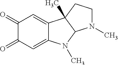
C1(=O)C(=O)C=C2C(=C1)C1(C)C(N2C)N(C)CC1
